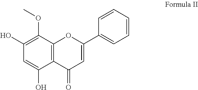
C1(O)=C(OC)C2=C(C(O)=C1)C(=O)C=C(C1=CC=CC=C1)O2
